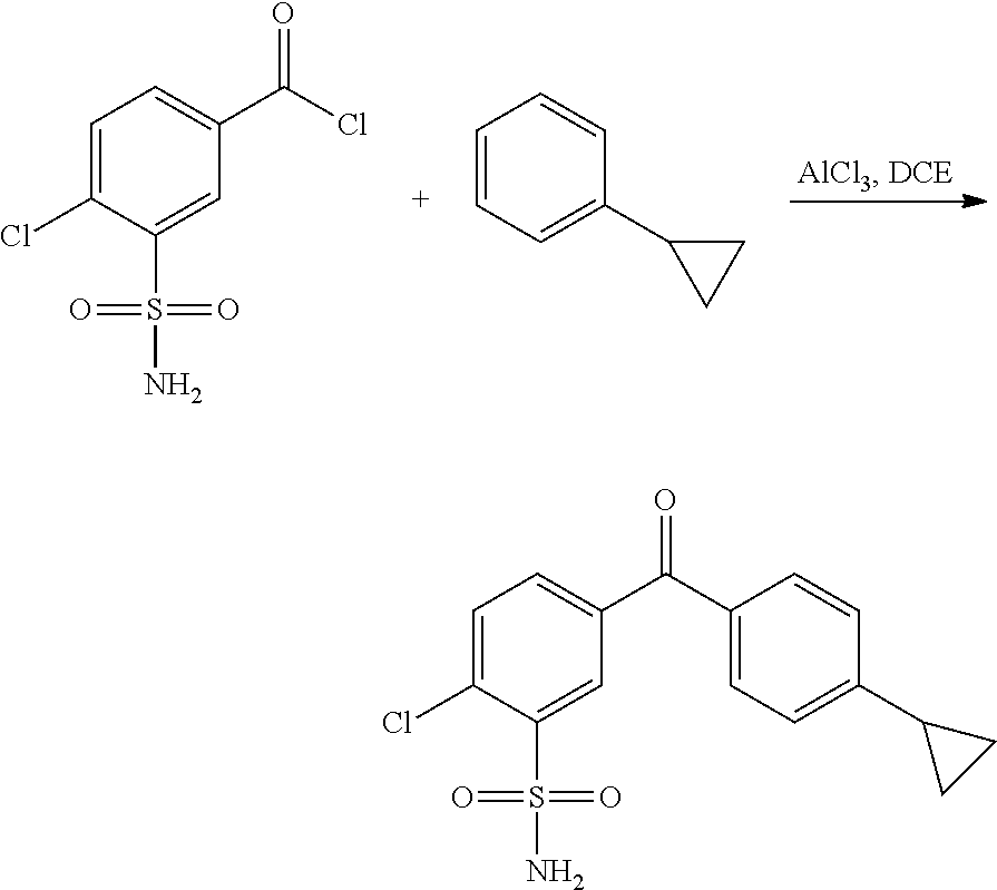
C1=C(Cl)C(S(N)(=O)=O)=CC(C(=O)Cl)=C1.C1=CC=C(C2CC2)C=C1.C1=C(Cl)C(S(N)(=O)=O)=CC(C(=O)C2=CC=C(C3CC3)C=C2)=C1
